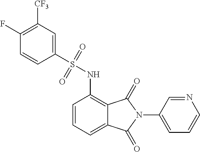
C1(N2C(=O)C3=C(NS(C4=CC([CF3])=C(F)C=C4)(=O)=O)C=CC=C3C2=O)=CC=CN=C1
